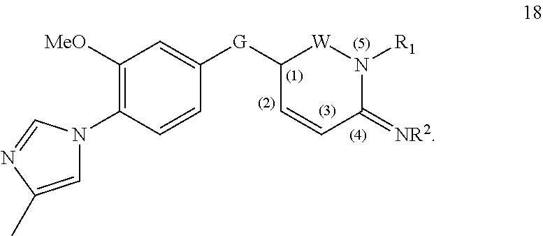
C1=C(C)N=CN1C1=C([MeO])C=C([G]C2C=CC(=[NR2])N([R1])[W]2)C=C1
